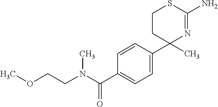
C1=CC(C2(C)N=C(N)SCC2)=CC=C1C(N(CCOC)C)=O
